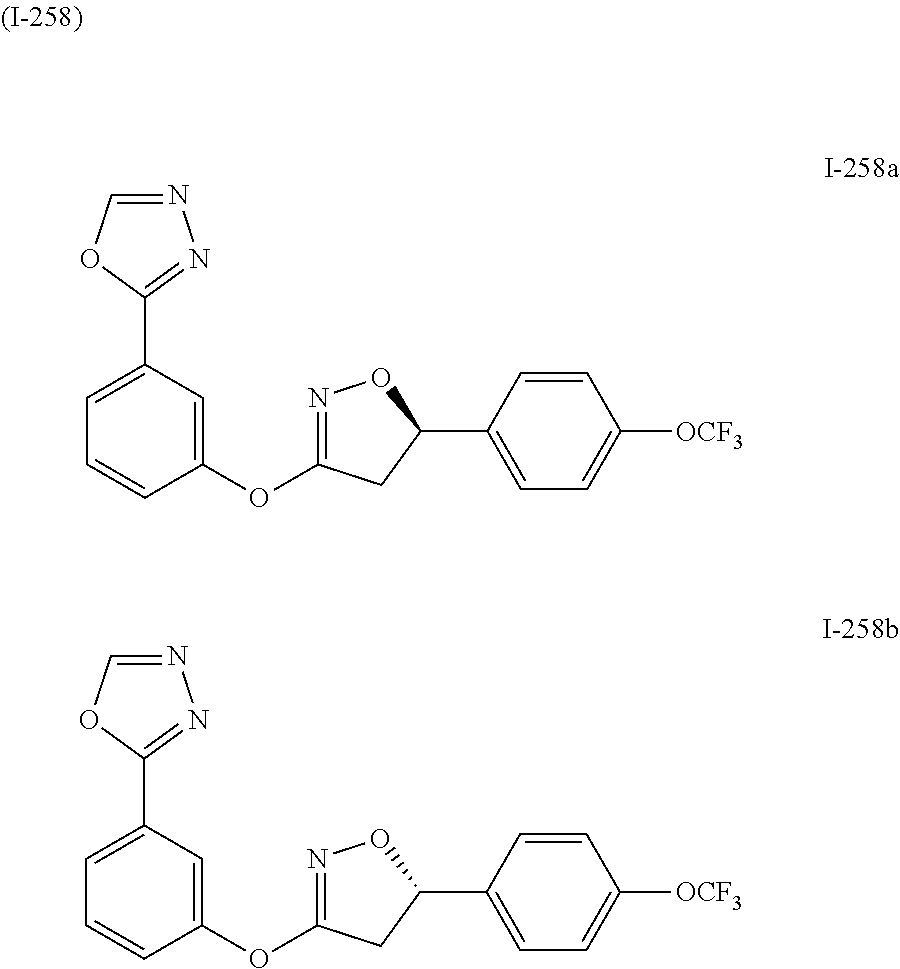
O(C1=NOC(C2=CC=C([OCF3])C=C2)C1)C1=CC(C2=NN=CO2)=CC=C1.O(C1=NOC(C2=CC=C([OCF3])C=C2)C1)C1=CC(C2=NN=CO2)=CC=C1
